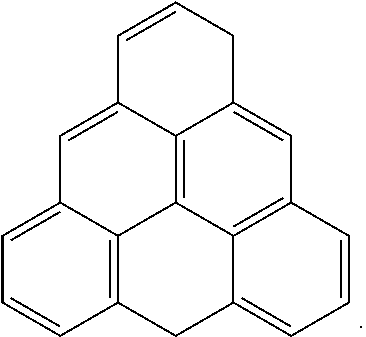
C12=C3C(=CC=C1)C=C1C4=C3C3=C(C=CC=C3C2)C=C4CC=C1
